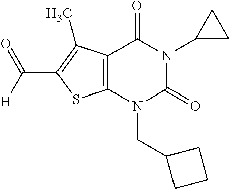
C12=C(N(CC3CCC3)C(=O)N(C3CC3)C1=O)SC(C(=O)[H])=C2C
